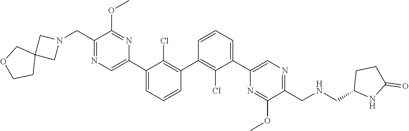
C1(C2=C(Cl)C(C3=CN=C(CN4CC5(C4)COCC5)C(OC)=N3)=CC=C2)=C(Cl)C(C2=CN=C(CNCC3NC(=O)CC3)C(OC)=N2)=CC=C1
